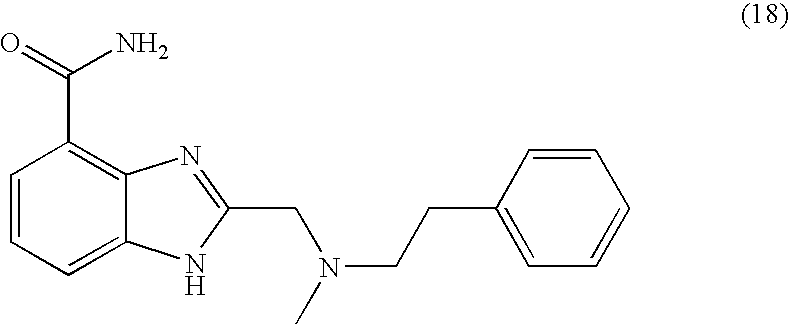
C1=CC=C2C(=C1C(=O)N)N=C(CN(CCC1=CC=CC=C1)C)[N H]2
